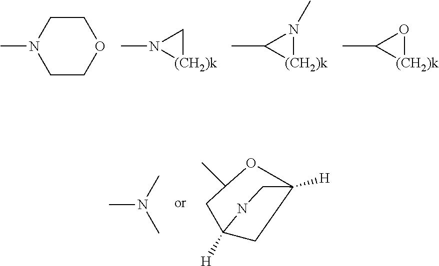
C1CN(C)CCO1.N1(C)[(CH2)k]C1.C1(C)[(CH2)k]N1C.C1(C)[(CH2)k]O1.CN(C)C.C1(C)CC2([H])CC([H])(O1)CN2
